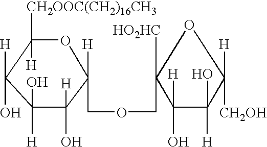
C1([H])([CH2OOC(CH2)16CH3])C([H])(O)C([H])(O)C([H])(O)C([H])(COCC2([HO2HC])C([H])(O)C(O)([H])C([H])([CH2OH])O2)O1
